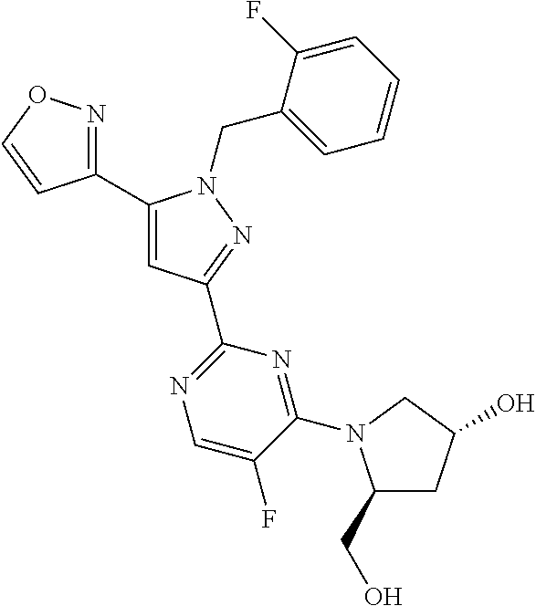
C1(C2=NOC=C2)=CC(C2=NC=C(F)C(N3C(CO)CC(O)C3)=N2)=NN1CC1=CC=CC=C1F
